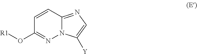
N12C(=NC=C1[Y])C=CC(O[R1])=N2
